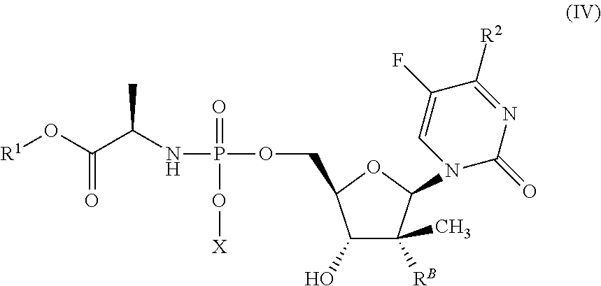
N(C(C(O[R1])=O)C)P(=O)(O[X])OCC1C(O)C([RB])(C)C(N2C(=O)N=C([R2])C(F)=C2)O1
